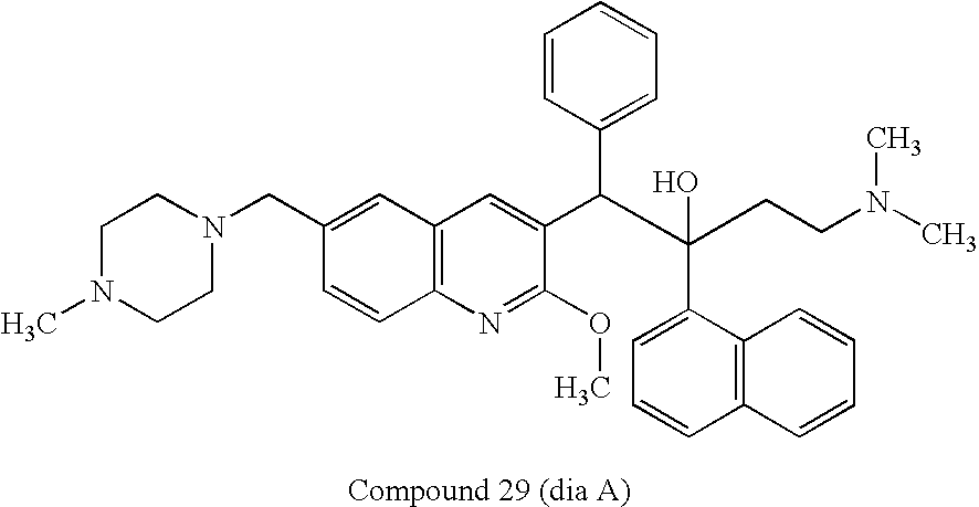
C1N(C)CCN(CC2=CC3=C(N=C(OC)C(C(C(CCN(C)C)(O)C4=CC=CC5=C4C=CC=C5)C4=CC=CC=C4)=C3)C=C2)C1
